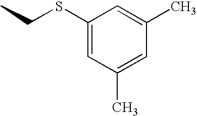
CCSC1=CC(C)=CC(C)=C1
